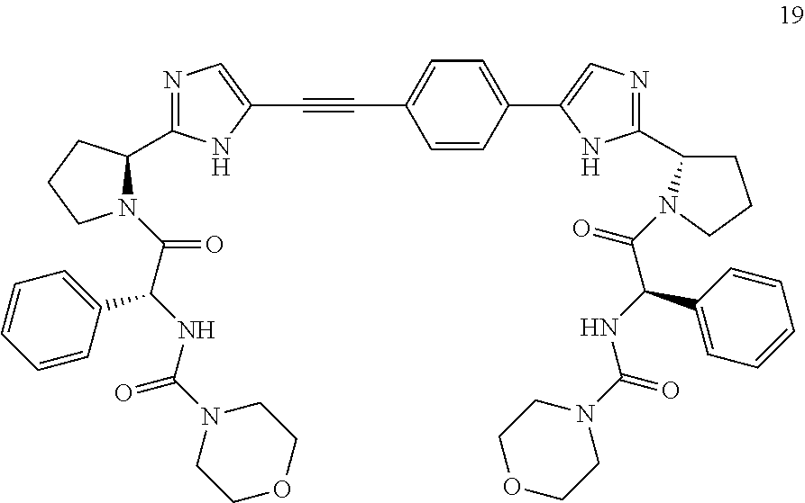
C1=CC(C2=CN=C(C3CCCN3C(=O)C(NC(N3CCOCC3)=O)C3=CC=CC=C3)N2)=CC=C1C#CC1=CN=C(C2N(C(C(NC(N3CCOCC3)=O)C3=CC=CC=C3)=O)CCC2)N1
